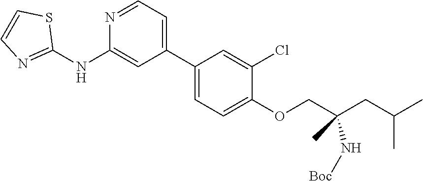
C1(C2=CC=NC(NC3=NC=CS3)=C2)=CC=C(OCC(CC(C)C)(C)N[Boc])C(Cl)=C1
